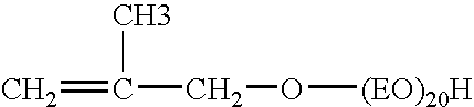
C=C(C)CO[(EO)20H]
